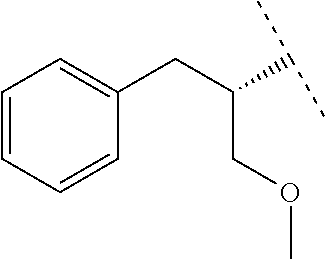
C(CC1=CC=CC=C1)(C(C)C)COC
